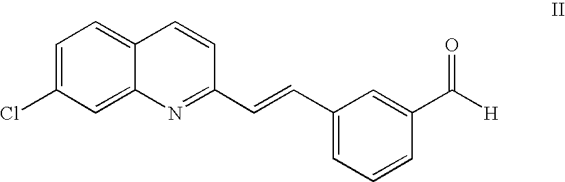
C1=C(Cl)C=C2C(=C1)C=CC(C=CC1=CC=CC(C([H])=O)=C1)=N2
